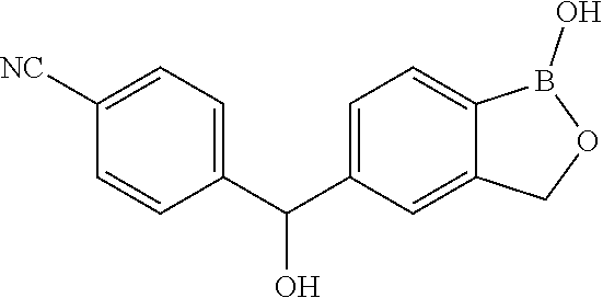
C1=CC(C(C2=CC=C3C(=C2)COB3O)O)=CC=C1[NC]
